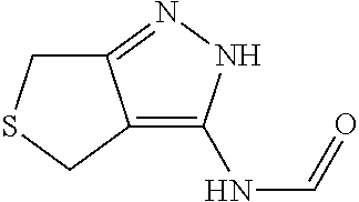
C12=C(NC=O)NN=C1CSC2
